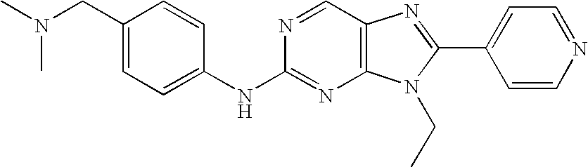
N(C1=NC2=C(C=N1)N=C(C1=CC=NC=C1)N2CC)C1=CC=C(CN(C)C)C=C1
